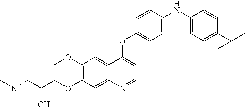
C1=CC(OC2=CC=NC3=CC(OCC(CN(C)C)O)=C(OC)C=C23)=CC=C1NC1=CC=C(C(C)(C)C)C=C1
